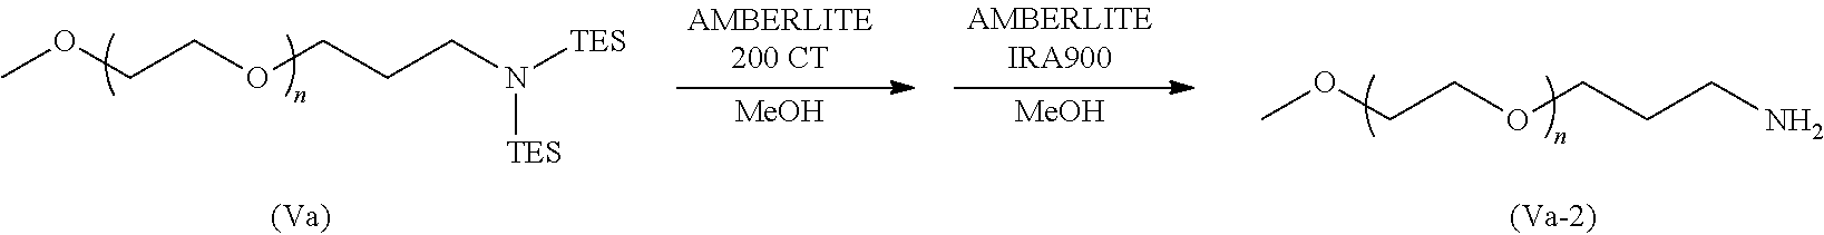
COCCOCCCN([TES])[TES].COCCOCCCN.[MeOH].[MeOH]
